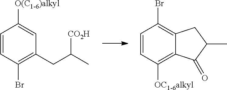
C1=CC(Br)=C(CC(C)[CO2H])C=C1[O(C1-6)alkyl].C1=CC([OC1-6alkyl])=C2C(=C1Br)CC(C)C2=O
